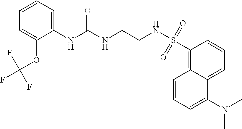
C12=CC=CC(S(NCCNC(NC3=CC=CC=C3OC(F)(F)F)=O)(=O)=O)=C1C=CC=C2N(C)C
